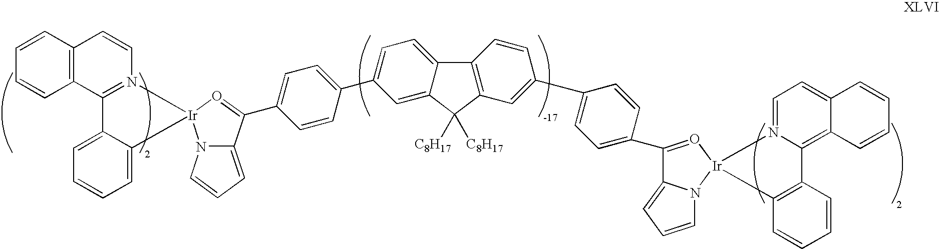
C12=C(C=CC=C1)C=CN1=C2C2=CC=CC=C2[Ir]12N1C(=CC=C1)C(C1=CC=C(C3=CC=C4C(=C3)C([C8H17])([C8H17])C3=C4C=CC(C4=CC=C(C5=O[Ir]6(N7C5=CC=C7)N5=CC=C7C(=C5C5=C6C=CC=C5)C=CC=C7)C=C4)=C3)C=C1)=O2
